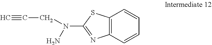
C1(N(CC#C)N)=NC2=C(S1)C=CC=C2
